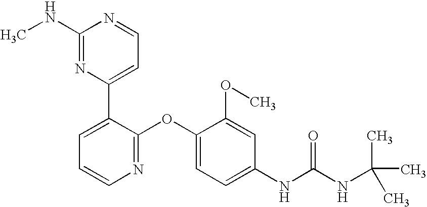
C1(NC)=NC(C2=CC=CN=C2OC2=CC=C(NC(NC(C)(C)C)=O)C=C2OC)=CC=N1
